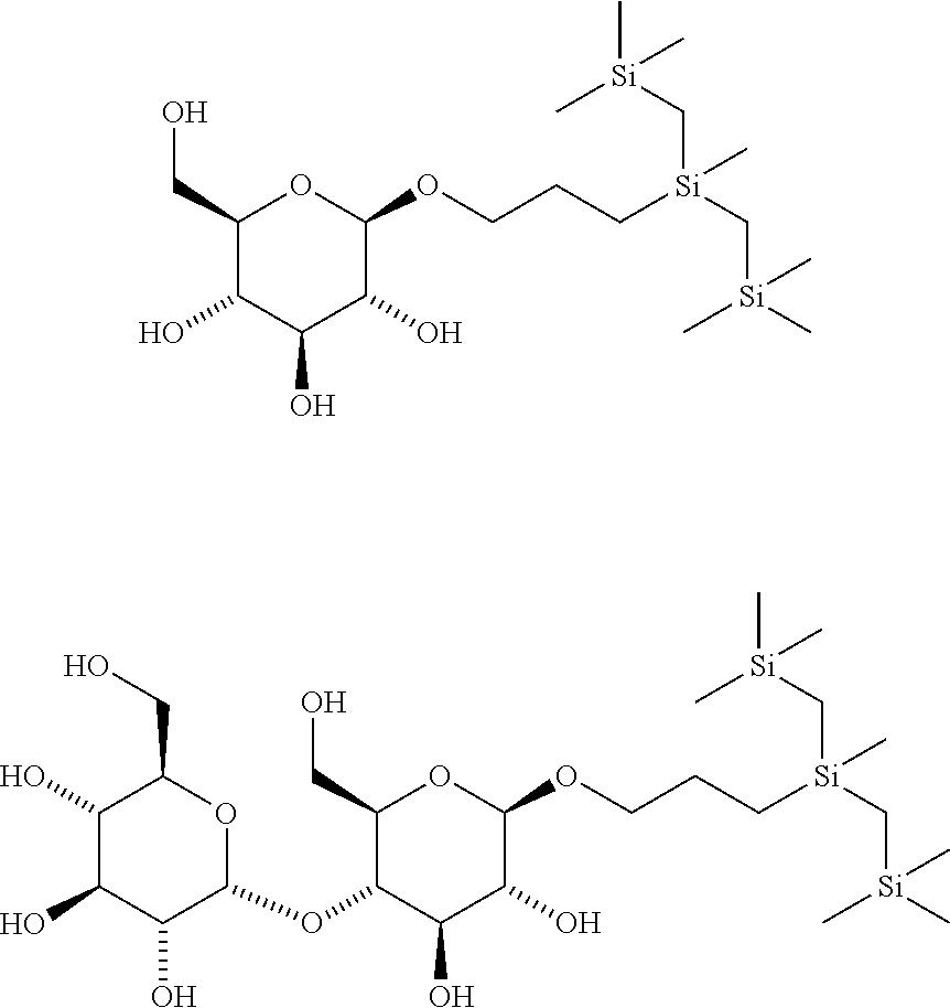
C1(CO)C(O)C(O)C(O)C(OCCC[Si](C[Si](C)(C)C)(C[Si](C)(C)C)C)O1.C1(CO)C(OC2OC(CO)C(O)C(O)C2O)C(O)C(O)C(OCCC[Si](C[Si](C)(C)C)(C[Si](C)(C)C)C)O1
